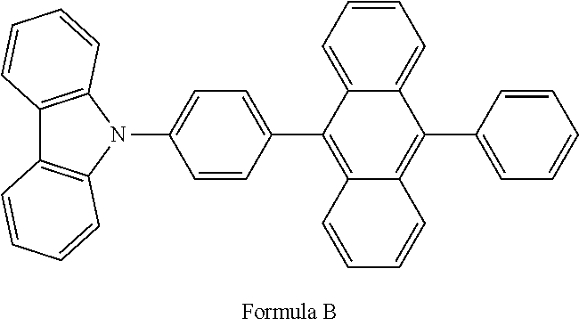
C12=C(N(C3=CC=C(C4=C5C(=C(C6=CC=CC=C6)C6=CC=CC=C46)C=CC=C5)C=C3)C3=C1C=CC=C3)C=CC=C2
